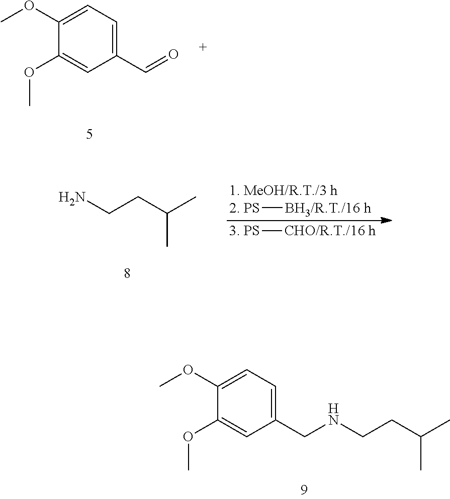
C1=C(OC)C(OC)=CC=C1CNCCC(C)C.C1=C(OC)C(OC)=CC(C=O)=C1.[2. PS][BH3/R.T./16 h].[3. PS][CHO/R.T./16 h].CC(CCN)C
